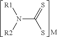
C(N([R1])[R2])(=S)S.[M]
